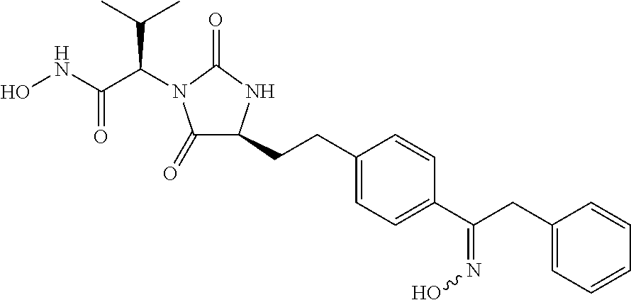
ONC(C(C(C)C)N1C(=O)C(CCC2=CC=C(C(CC3=CC=CC=C3)=NO)C=C2)NC1=O)=O
